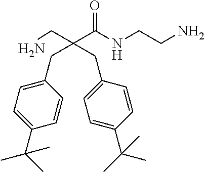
NCCNC(C(CN)(CC1=CC=C(C(C)(C)C)C=C1)CC1=CC=C(C(C)(C)C)C=C1)=O
